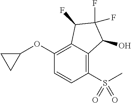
C1(OC2CC2)=C2C(=C(S(C)(=O)=O)C=C1)C(O)C(F)(F)C2F
